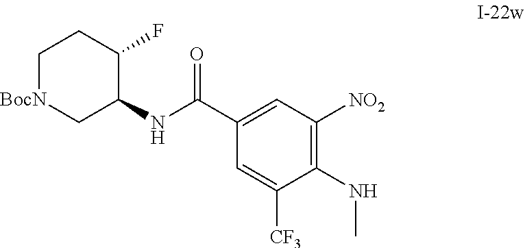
C1[BocN]CC(NC(C2=CC([NO2])=C(NC)C([CF3])=C2)=O)C(F)C1
